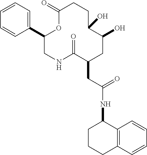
C1(C2=CC=CC=C2)CNC(=O)C(CC(NC2CCCC3=C2C=CC=C3)=O)CC(O)C(O)CCC(=O)O1
